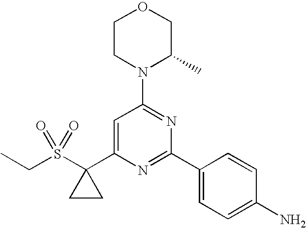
C(S(C1(C2=CC(N3C(C)COCC3)=NC(C3=CC=C(N)C=C3)=N2)CC1)(=O)=O)C
